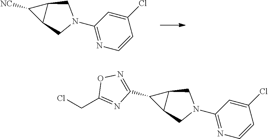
C1([NC])C2C1CN(C1=NC=CC(Cl)=C1)C2.C1(C2=NOC(CCl)=N2)C2C1CN(C1=NC=CC(Cl)=C1)C2
